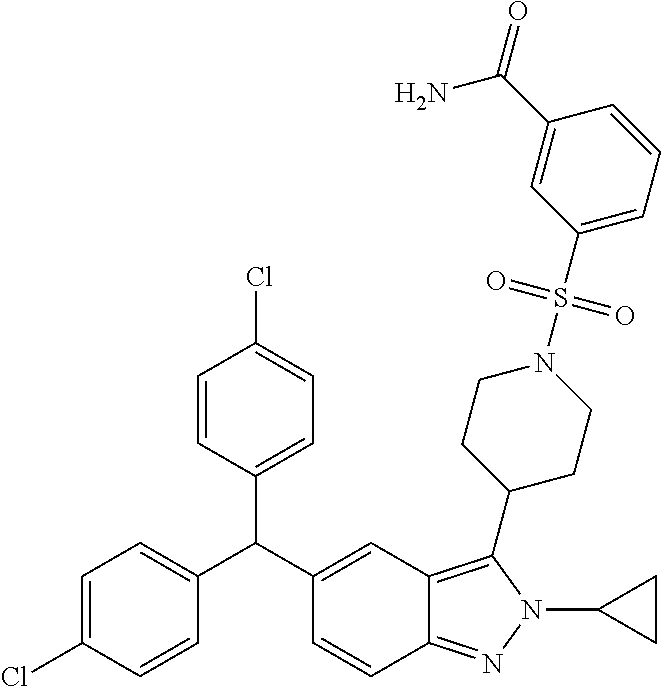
C1=C(C(C2=CC3=C(C4CCN(S(=O)(=O)C5=CC=CC(C(=O)N)=C5)CC4)N(C4CC4)N=C3C=C2)C2=CC=C(Cl)C=C2)C=CC(Cl)=C1
